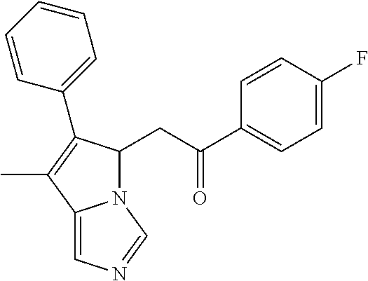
C1=CC(F)=CC=C1C(=O)CC1N2C(=CN=C2)C(C)=C1C1=CC=CC=C1
